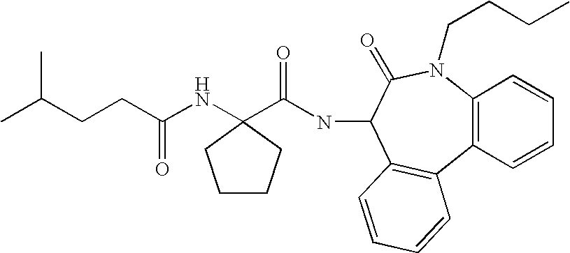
C(CC(NC1(C(NC2C3=C(C4=C(N(CCCC)C2=O)C=CC=C4)C=CC=C3)=O)CCCC1)=O)C(C)C
